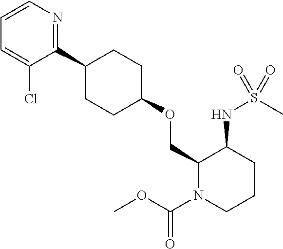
C1(OCC2C(NS(C)(=O)=O)CCCN2C(OC)=O)CCC(C2=NC=CC=C2Cl)CC1
